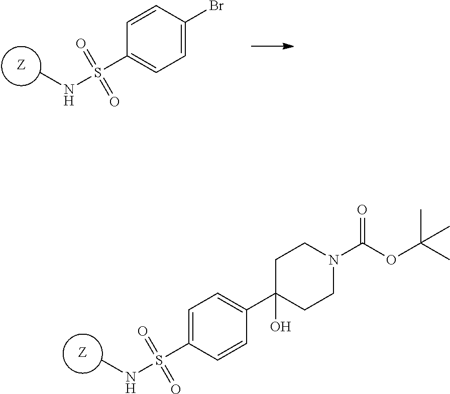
CNS(C1=CC=C(Br)C=C1)(=O)=O.[Z].CNS(C1=CC=C(C2(O)CCN(C(OC(C)(C)C)=O)CC2)C=C1)(=O)=O.[Z]
